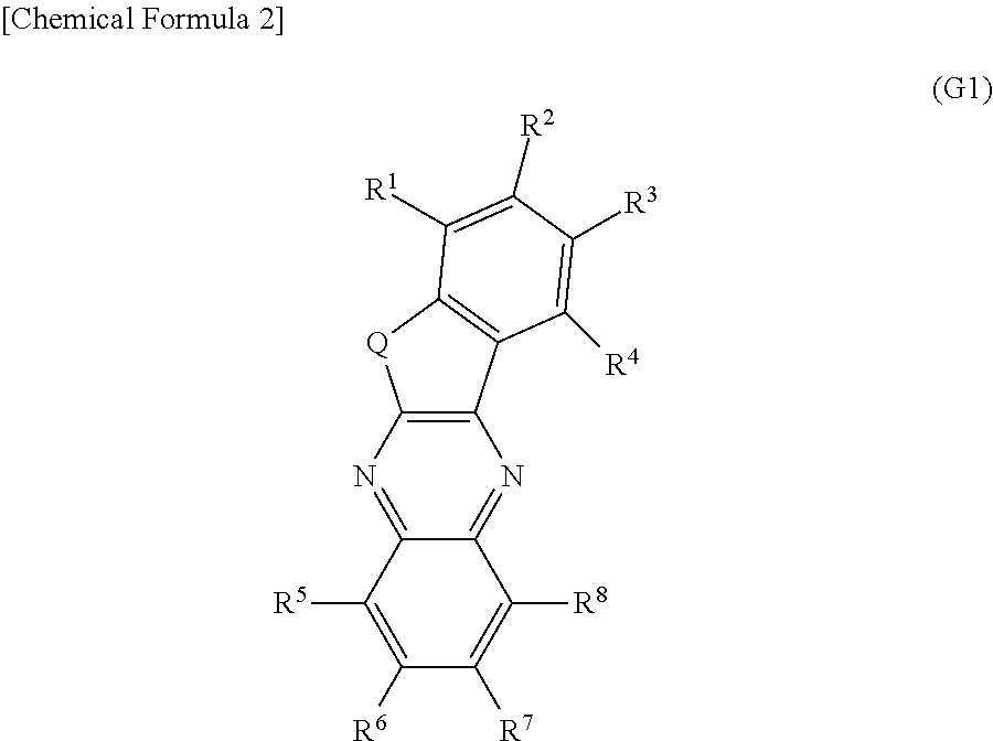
C1([R6])=C([R5])C2=NC3=C(N=C2C([R8])=C1[R7])C1=C([Q]3)C([R1])=C([R2])C([R3])=C1[R4]
